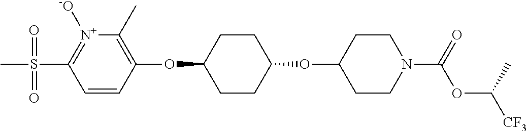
C1=CC(OC2CCC(OC3CCN(C(OC([CF3])C)=O)CC3)CC2)=C(C)[N+]([-O])=C1S(C)(=O)=O
